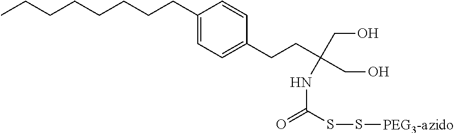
CCCCCCCCC1=CC=C(CCC(CO)(CO)NC(SS[PEG3-azido])=O)C=C1
